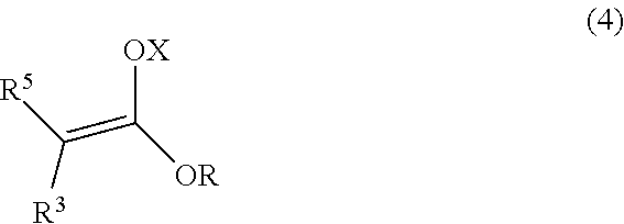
[R5]C(=C([OR])[OX])[R3]
